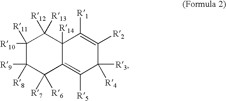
C1([R10])([R11])C([R9])([R8])C([R7])([R6])C2=C([R5])C([R3])([R4])C([R2])=C([R1])C2([R14])C1([R12])[R13]
